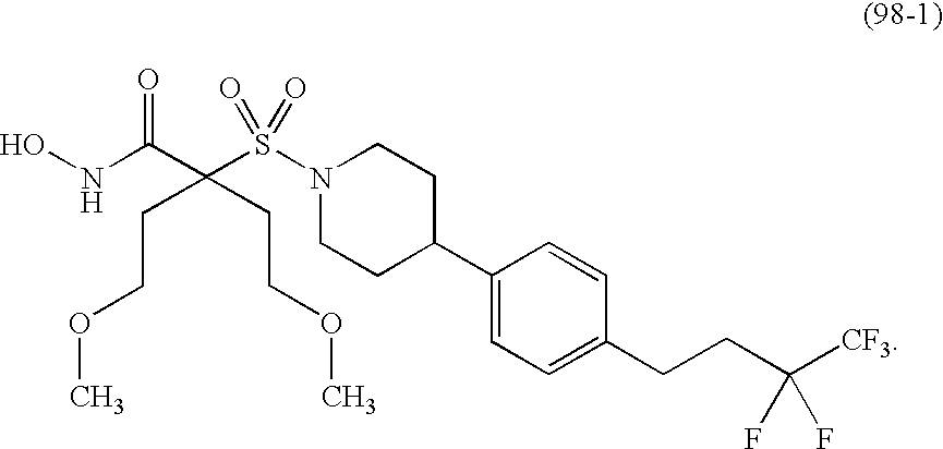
C(C(NO)=O)(S(=O)(=O)N1CCC(C2=CC=C(CCC([CF3])(F)F)C=C2)CC1)(CCOC)CCOC
